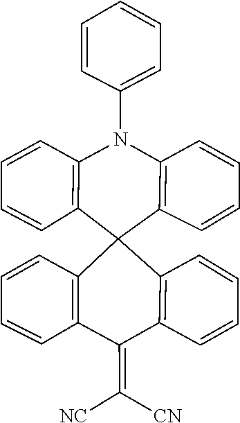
C1(N2C3=C(C4(C5=C2C=CC=C5)C2=C(C=CC=C2)C(=C([NC])[CN])C2=C4C=CC=C2)C=CC=C3)=CC=CC=C1
